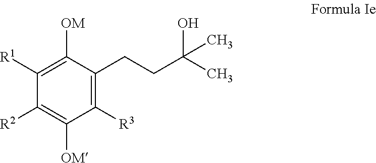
C1([R1])=C([OM])C(CCC(C)(O)C)=C([R3])C([OM])=C1[R2]
